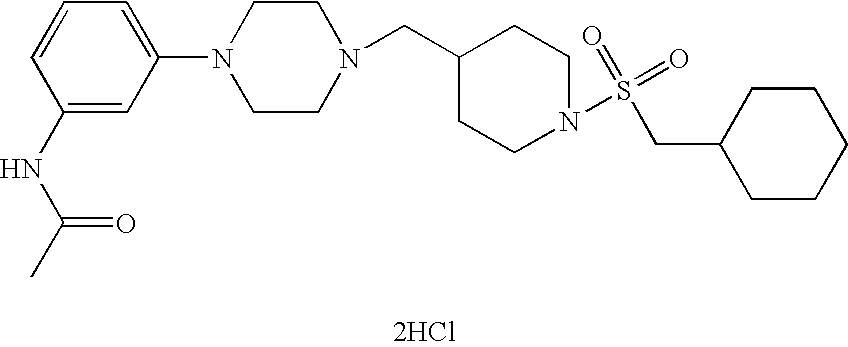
C1=C(N2CCN(CC3CCN(S(=O)(=O)CC4CCCCC4)CC3)CC2)C=C(NC(C)=O)C=C1.[2HCl]
